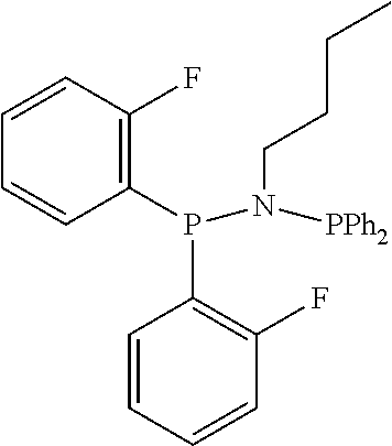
C1(P(C2=C(F)C=CC=C2)N([PPh2])CCCC)=C(F)C=CC=C1
